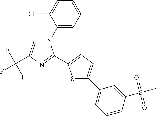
N1(C2=CC=CC=C2Cl)C=C(C(F)(F)F)N=C1C1=CC=C(C2=CC=CC(S(=O)(=O)C)=C2)S1
